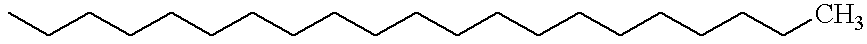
CCCCCCCCCCCCCCCCCCCCC
